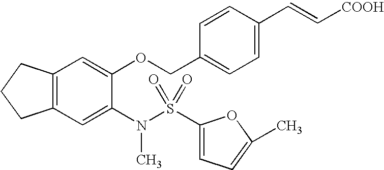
C12=C(C=C(N(S(=O)(=O)C3=CC=C(C)O3)C)C(OCC3=CC=C(C=C[COOH])C=C3)=C1)CCC2
